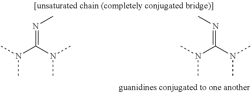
CN=C(N(C)C)N(C)C.N(=C(N(C)C)N(C)C)C
